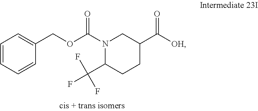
C1=CC=CC(COC(N2C(C(F)(F)F)CCC(C([OH])=O)C2)=O)=C1
